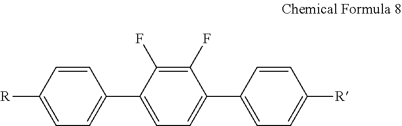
C1([R])=CC=C(C2=CC=C(C3=CC=C([R])C=C3)C(F)=C2F)C=C1
